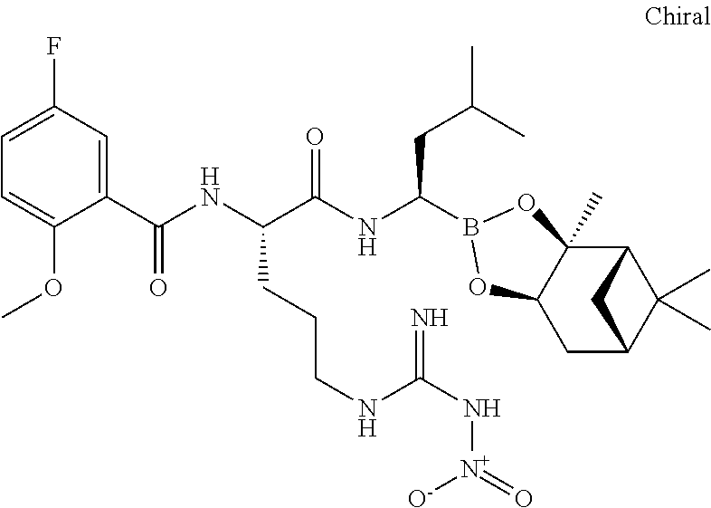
C12C3(C)C(CC(C1(C)C)C2)OB(C(NC(C(NC(=O)C1=CC(F)=CC=C1OC)CCCNC(N[N+](=O)[O-])=N)=O)CC(C)C)O3
